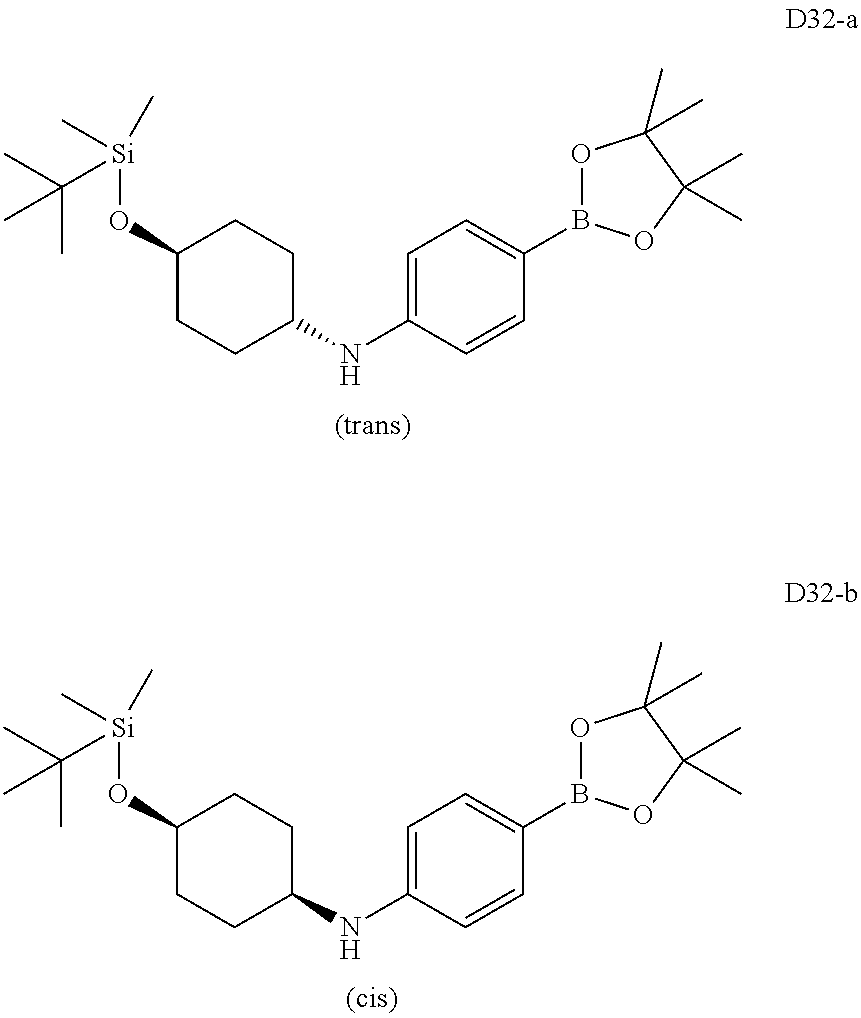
C1=C(NC2CCC(O[Si](C)(C)C(C)(C)C)CC2)C=CC(B2OC(C)(C)C(C)(C)O2)=C1.C1=C(NC2CCC(O[Si](C)(C)C(C)(C)C)CC2)C=CC(B2OC(C)(C)C(C)(C)O2)=C1
